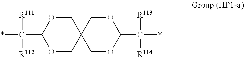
C1OC(C(*)([R113])[R114])OCC12COC(C(*)([R111])[R112])OC2
